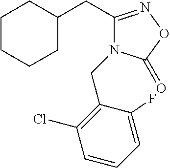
C1CCCC(CC2=NOC(=O)N2CC2=C(Cl)C=CC=C2F)C1
